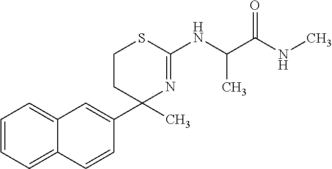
C1=CC=C2C(=C1)C=C(C1(C)N=C(NC(C)C(NC)=O)SCC1)C=C2
